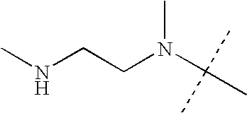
CNCCN(C(C)(C)C)C
